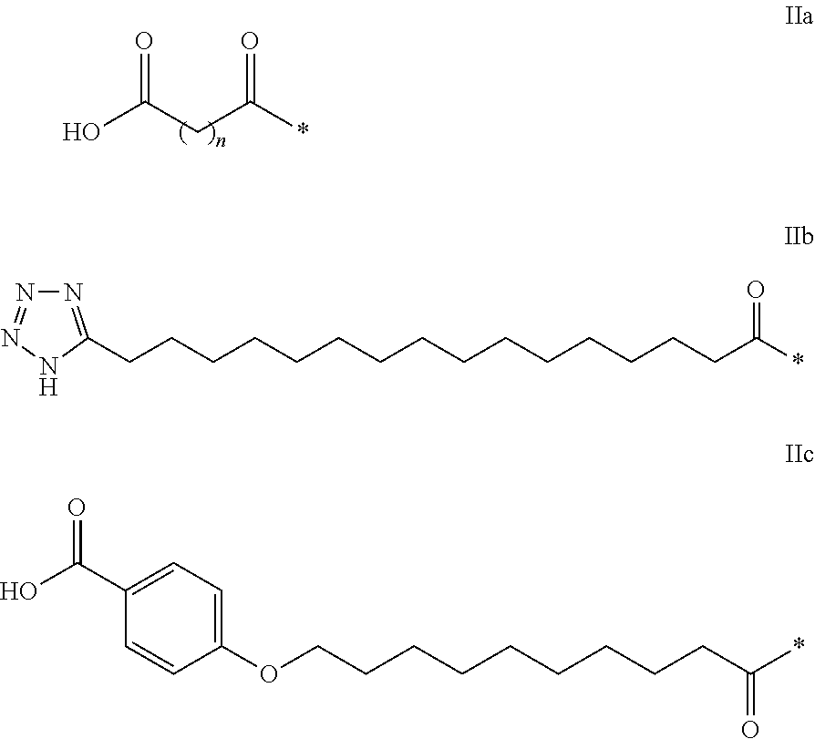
OC(CC(*)=O)=O.N1=C(CCCCCCCCCCCCCCCC(*)=O)NN=N1.C1=CC(OCCCCCCCCCC(*)=O)=CC=C1C(O)=O
